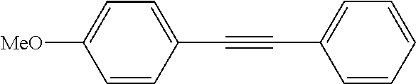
C(#CC1=CC=CC=C1)C1=CC=C([MeO])C=C1
